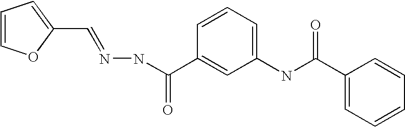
C1=COC(C=NNC(C2=CC(NC(C3=CC=CC=C3)=O)=CC=C2)=O)=C1
